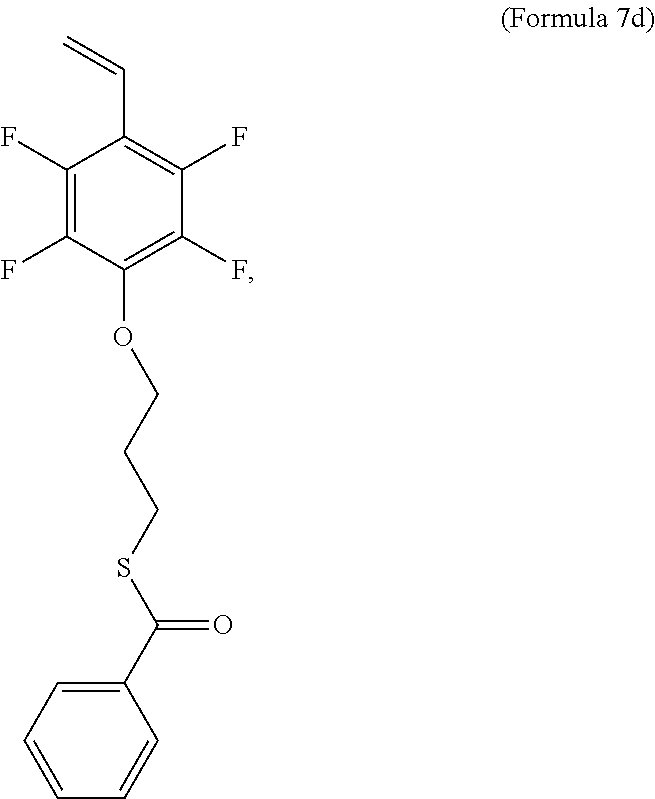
C1(F)=C(F)C(OCCCSC(=O)C2=CC=CC=C2)=C(F)C(F)=C1C=C
